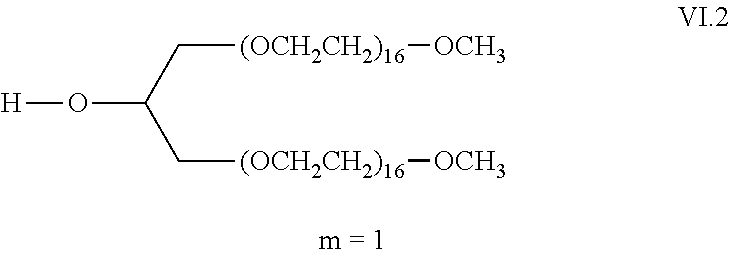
[H]OC(C[(OCH2CH2)16][OCH3])C[(OCH2CH2)16][OCH3]
